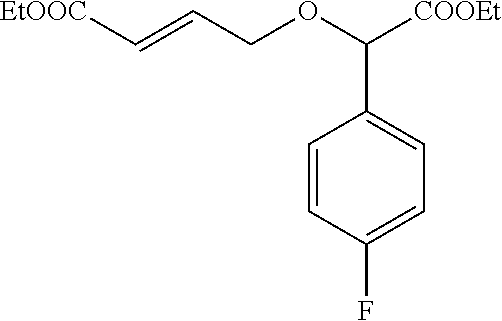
C1=CC(F)=CC=C1C(OCC=C[EtOOC])[COOEt]
